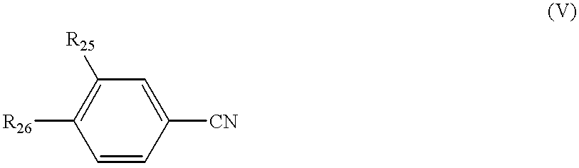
C1=CC([CN])=CC([R25])=C1[R26]
